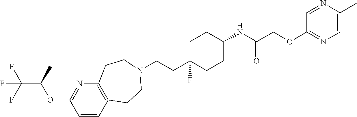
C1=CC2=C(N=C1OC(C(F)(F)F)C)CCN(CCC1(F)CCC(NC(COC3=NC=C(C)N=C3)=O)CC1)CC2
